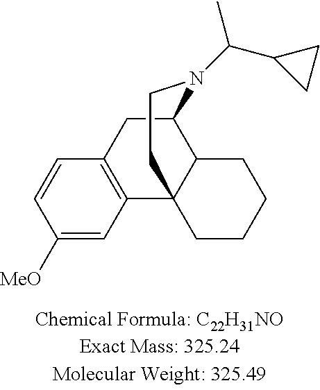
C1([MeO])=CC2=C(C=C1)CC1C3C2(CCN1C(C1CC1)C)CCCC3
